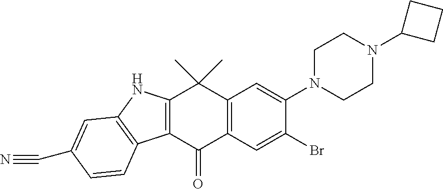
C12=C(C(=O)C3=C(C1(C)C)C=C(N1CCN(C4CCC4)CC1)C(Br)=C3)C1=C(N2)C=C(C#N)C=C1
